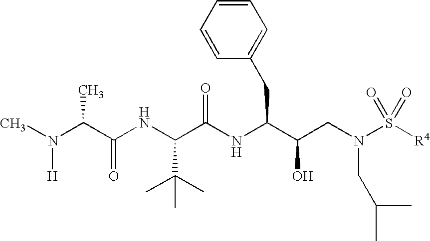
C(NC(C(NC(C(CN(S([R4])(=O)=O)CC(C)C)O)CC1=CC=CC=C1)=O)C(C)(C)C)(C(N(C)[H])C)=O
